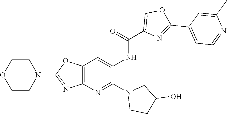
C1COCCN1C1=NC2=C(O1)C=C(NC(=O)C1=COC(C3=CC=NC(C)=C3)=N1)C(N1CCC(O)C1)=N2
